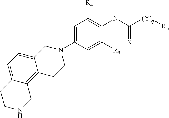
C1N(C2=CC([R4])=C(NC([(Y)q][R5])=[X])C([R3])=C2)CCC2=C3C(=CC=C12)CCNC3
